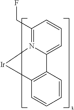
C1(CF)=N2C(=CC=C1)C1=C([Ir]2)C=CC=C1
